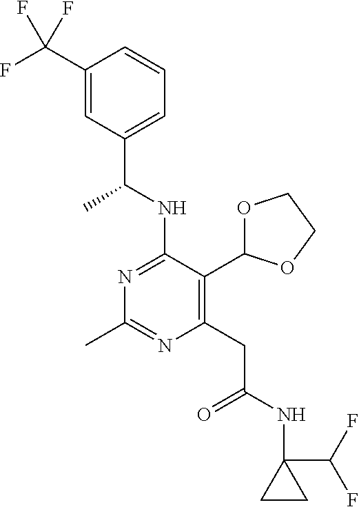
N1=C(NC(C)C2=CC=CC(C(F)(F)F)=C2)C(C2OCCO2)=C(CC(=O)NC2(C(F)F)CC2)N=C1C
